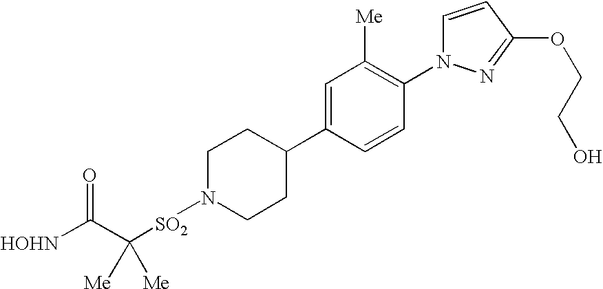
C1N([SO2]C(C([HOHN])=O)([Me])[Me])CCC(C2=CC([Me])=C(N3C=CC(OCCO)=N3)C=C2)C1
